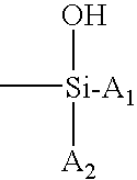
C[Si-A1](O)[A2]
